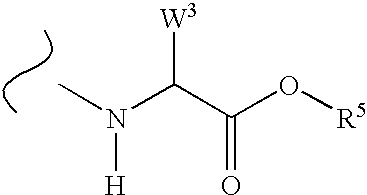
CN(C(C(O[R5])=O)[W3])[H]
